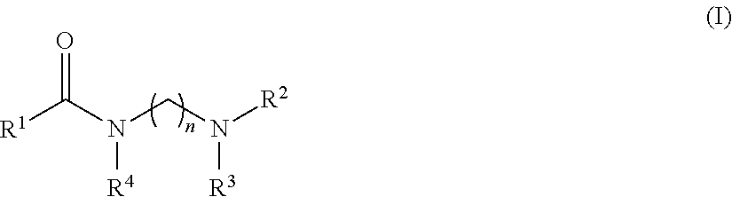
[R1]C(N(CN([R2])[R3])[R4])=O
